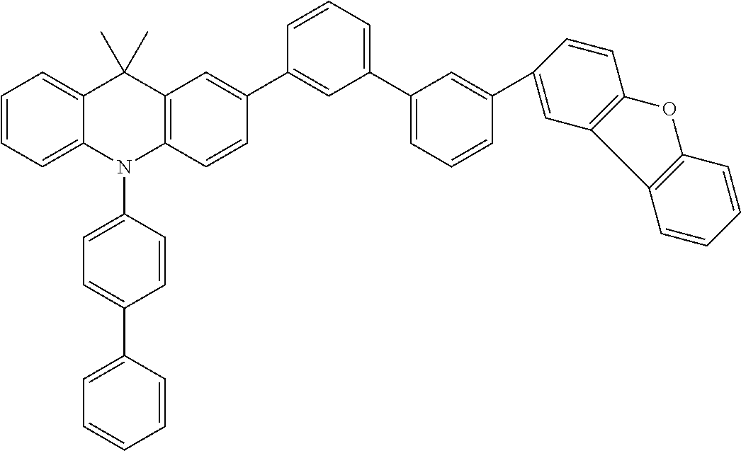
C1=CC=C2C(=C1)C(C)(C)C1=C(N2C2=CC=C(C3=CC=CC=C3)C=C2)C=CC(C2=CC(C3=CC=CC(C4=CC5=C(C=C4)OC4=C5C=CC=C4)=C3)=CC=C2)=C1
